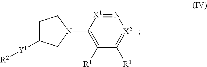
C1(N2CCC([Y1][R2])C2)=C([R1])C([R1])=[X2]N=[X1]1
